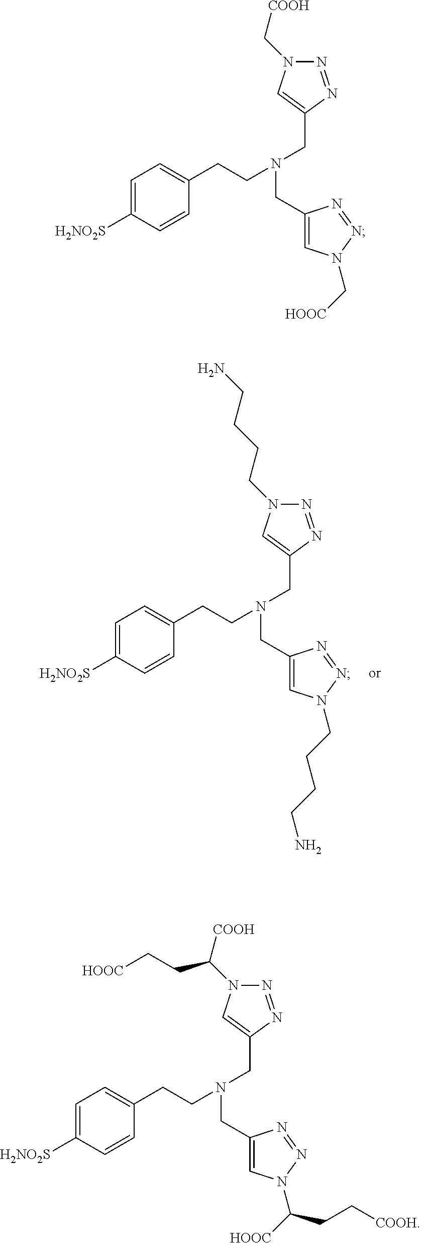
C1=C([H2NO2S])C=CC(CCN(CC2=CN(CCCCN)N=N2)CC2=CN(CCCCN)N=N2)=C1.C1=C([H2NO2S])C=CC(CCN(CC2=CN(C[HOOC])N=N2)CC2=CN(C[COOH])N=N2)=C1.C1=C([H2NO2S])C=CC(CCN(CC2=CN(C(CC[COOH])[HOOC])N=N2)CC2=CN(C([COOH])CC[HOOC])N=N2)=C1
